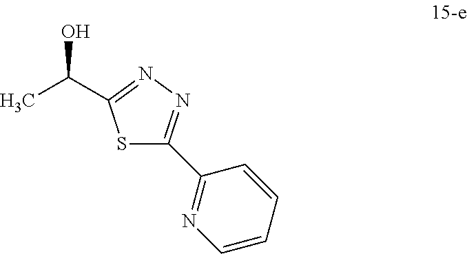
C(C)(O)C1=NN=C(C2=NC=CC=C2)S1
